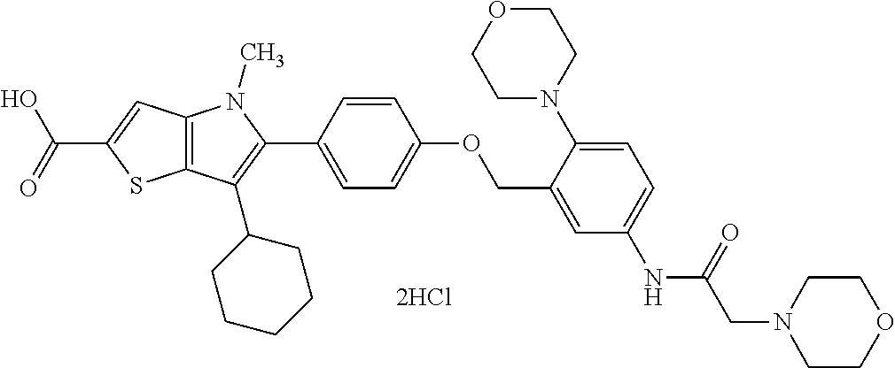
C12=C(C=C(C(=O)O)S1)N(C)C(C1=CC=C(OCC3=CC(NC(CN4CCOCC4)=O)=CC=C3N3CCOCC3)C=C1)=C2C1CCCCC1
